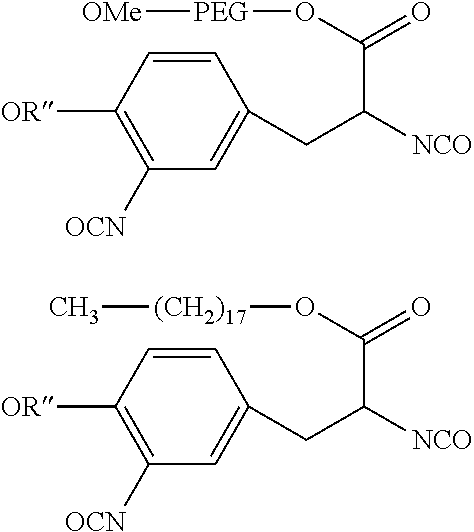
C1=CC(CC([NCO])C(=O)O[PEG][OMe])=CC([OCN])=C1[OR].C1=CC(CC([NCO])C(=O)O[(CH2)17]C)=CC([OCN])=C1[OR]
